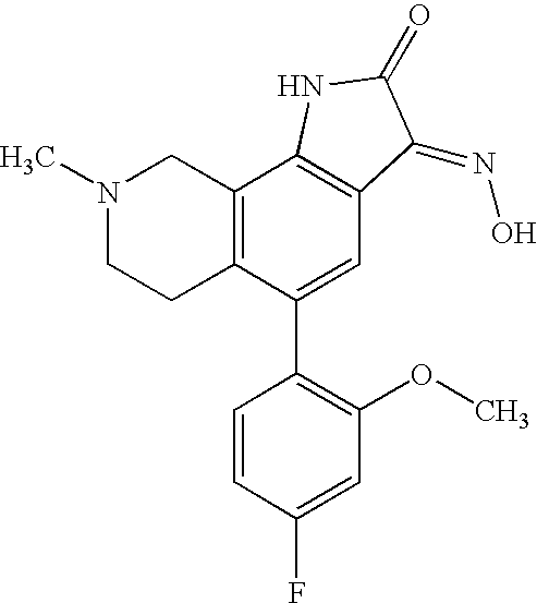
N1(C)CCC2=C(C1)C1=C(C=C2C2=C(OC)C=C(F)C=C2)C(=NO)C(=O)N1
